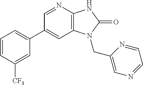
C1(C2=CC=CC([CF3])=C2)=CC2=C(N=C1)NC(=O)N2CC1=CN=CC=N1
